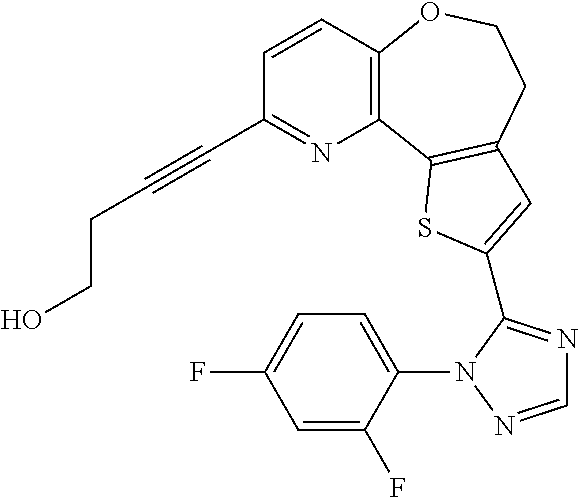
C1(C#CCCO)=NC2=C(C=C1)OCCC1=C2SC(C2=NC=NN2C2=CC=C(F)C=C2F)=C1
